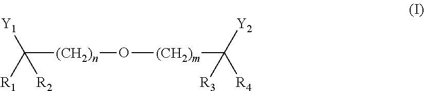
[(CH2)n](C([Y1])([R2])[R1])O[(CH2)m]C([Y2])([R4])[R3]
